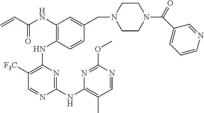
N(C1=C(NC2=C([F3C])C=NC(NC3=C(C)C=NC(OC)=N3)=N2)C=CC(CN2CCN(C(C3=CC=CN=C3)=O)CC2)=C1)C(C=C)=O
